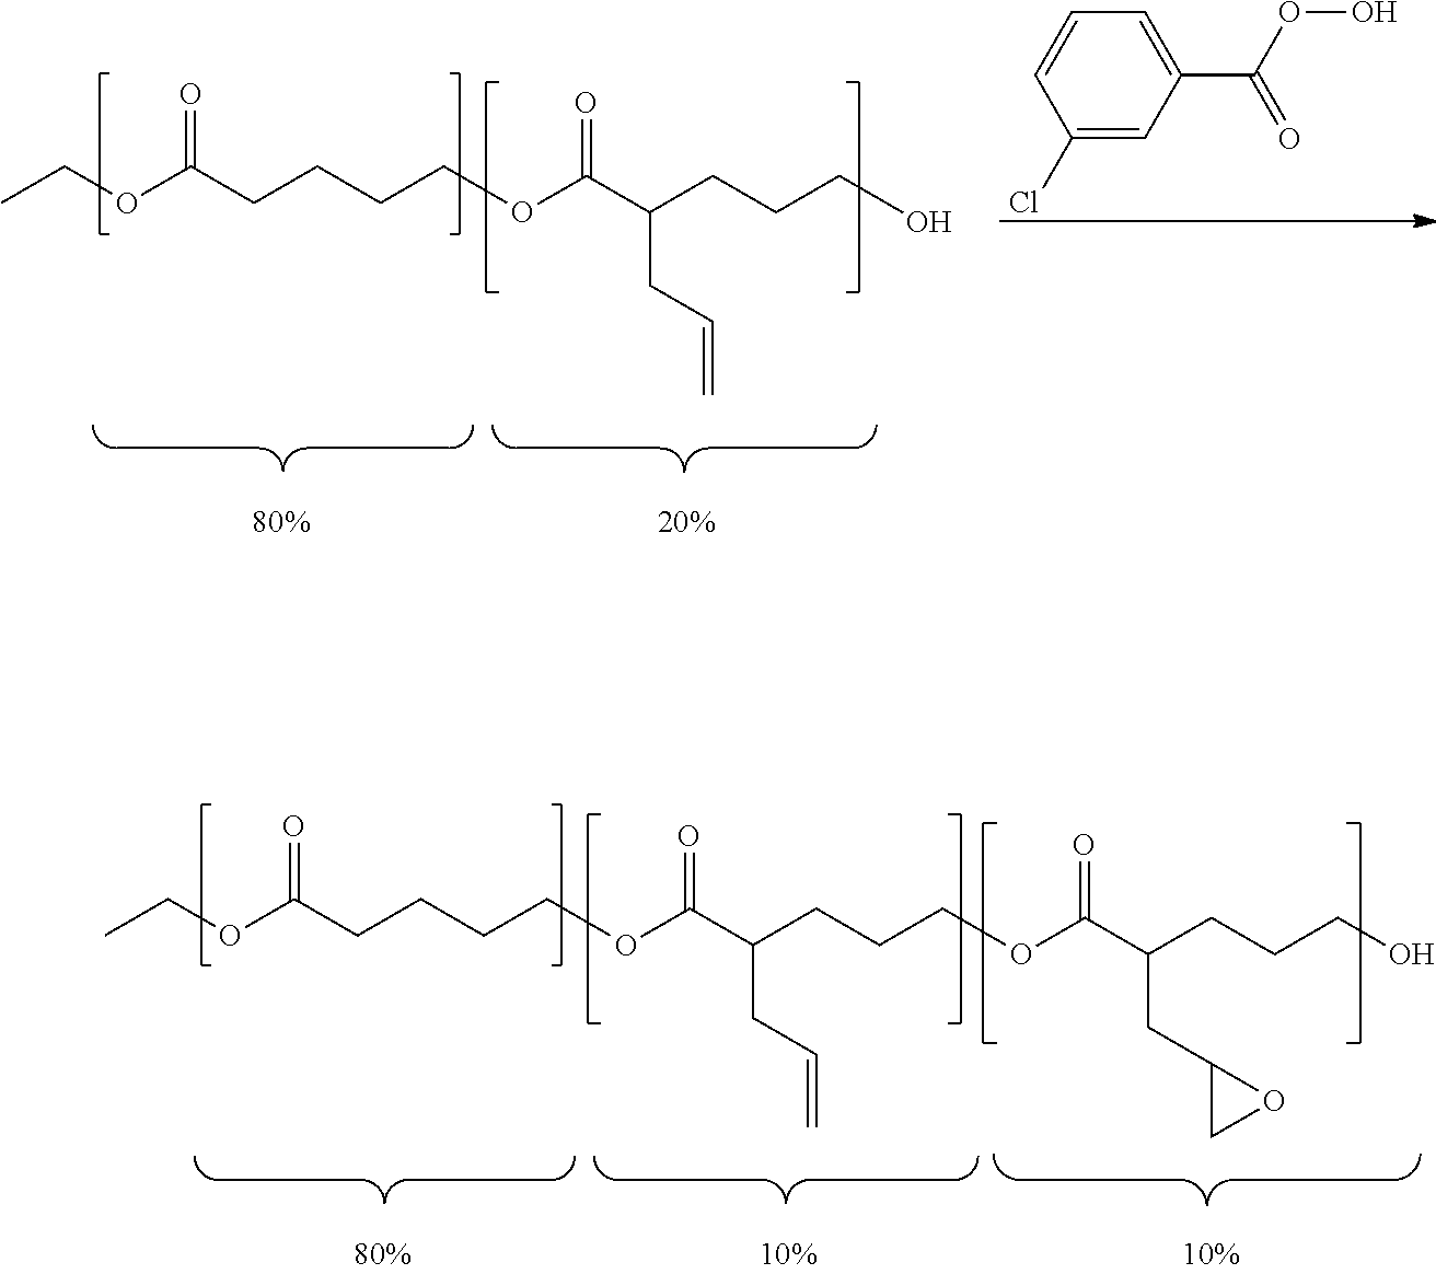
CCOC(CCCCOC(C(CCCOC(C(CCCO)CC1CO1)=O)CC=C)=O)=O.CCOC(CCCCOC(C(CCCO)CC=C)=O)=O.C1(C(OO)=O)=CC=CC(Cl)=C1
